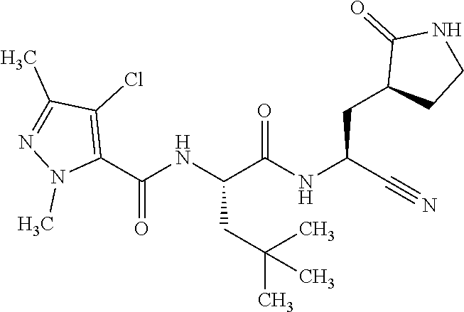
O=C(NC(C#N)CC1CCNC1=O)C(NC(C1=C(Cl)C(C)=NN1C)=O)CC(C)(C)C
